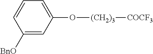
C1([BnO])=CC(O[(CH2)3][COCF3])=CC=C1
